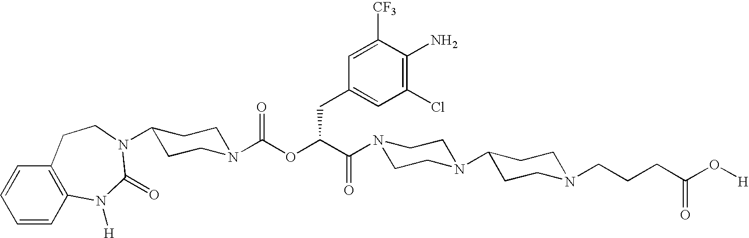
C1=CC2=C(C=C1)CCN(C1CCN(C(OC(C(N3CCN(C4CCN(CCCC(O[H])=O)CC4)CC3)=O)CC3=CC(Cl)=C(N)C([CF3])=C3)=O)CC1)C(=O)N2[H]
